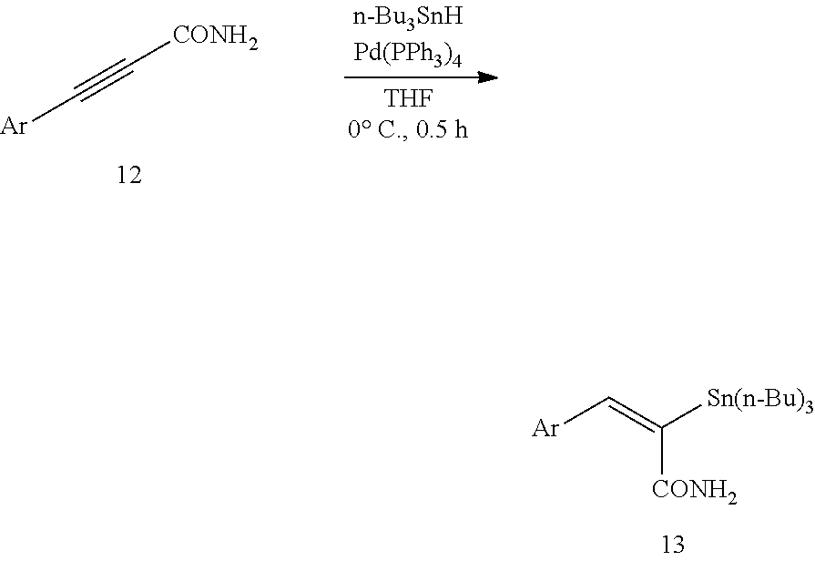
[Ar]C=C([CONH2])[Sn(n-Bu)3].[Ar]C#C[CONH2]
